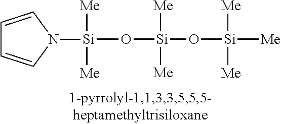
[Si](O[Si](O[Si]([Me])([Me])[Me])([Me])[Me])([Me])([Me])N1C=CC=C1
